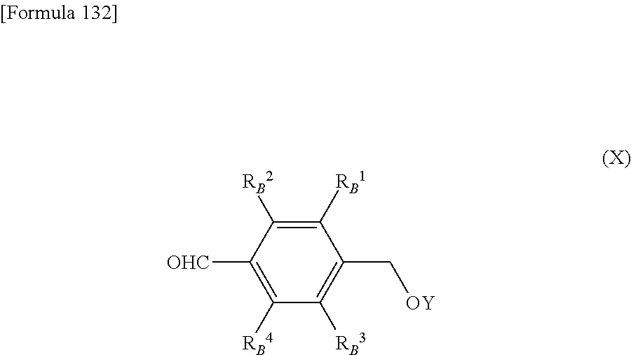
[OHC]C1=C([RB4])C([RB3])=C(C[OY])C([RB1])=C1[RB2]
